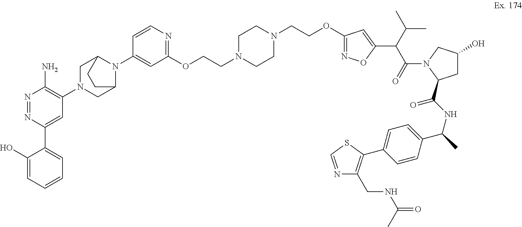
N1=NC(C2=CC=CC=C2O)=CC(N2CC3N(C4=CC(OCCN5CCN(CCOC6=NOC(C(C(N7C(C(NC(C)C8=CC=C(C9=C(CNC(=O)C)N=CS9)C=C8)=O)CC(O)C7)=O)C(C)C)=C6)CC5)=NC=C4)C(C2)CC3)=C1N
